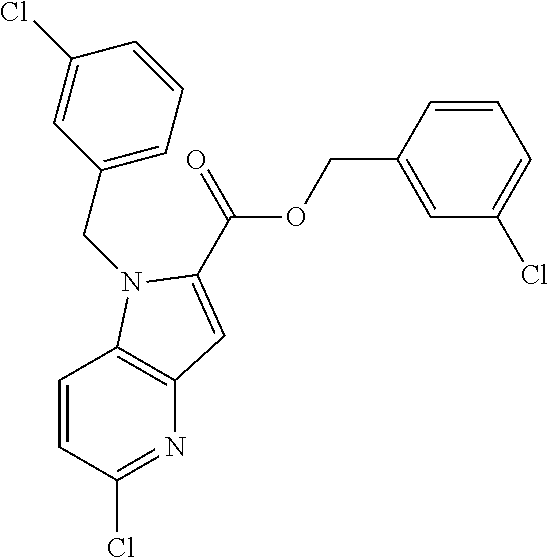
C12=C(N(CC3=CC=CC(Cl)=C3)C(C(=O)OCC3=CC(Cl)=CC=C3)=C1)C=CC(Cl)=N2
